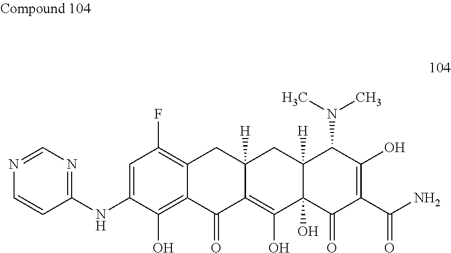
C1=C(NC2=NC=NC=C2)C(O)=C2C(=C1F)CC1([H])C(=C(O)C3(O)C([H])(C1)C(N(C)C)C(O)=C(C(N)=O)C3=O)C2=O
